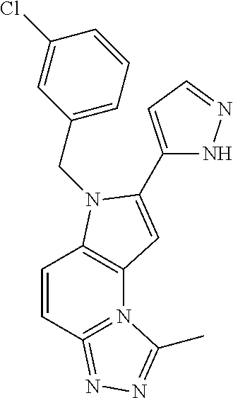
C1=CC2=N(C3=C1N(CC1=CC=CC(Cl)=C1)C(C1=CC=NN1)=C3)C(C)=NN=2
